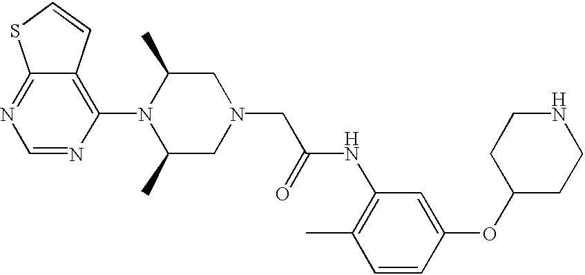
C1=NC(N2C(C)CN(CC(NC3=C(C)C=CC(OC4CCNCC4)=C3)=O)CC2C)=C2C(=N1)SC=C2
